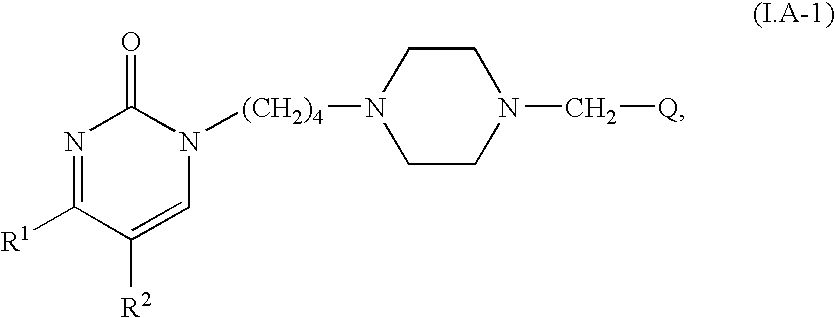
N1=C([R1])C([R2])=CN([(CH2)4]N2CCN(C[Q])CC2)C1=O
